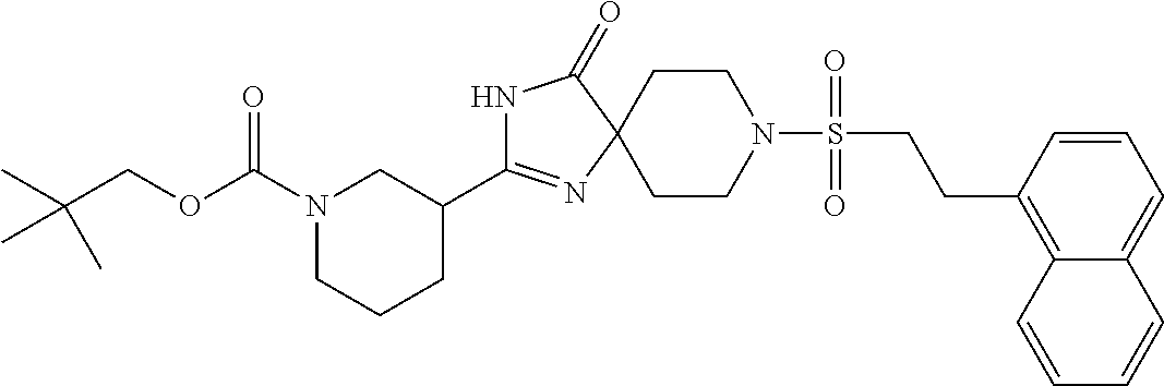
C1CN(S(=O)(=O)CCC2=C3C(=CC=C2)C=CC=C3)CCC12N=C(C1CN(C(OCC(C)(C)C)=O)CCC1)NC2=O
